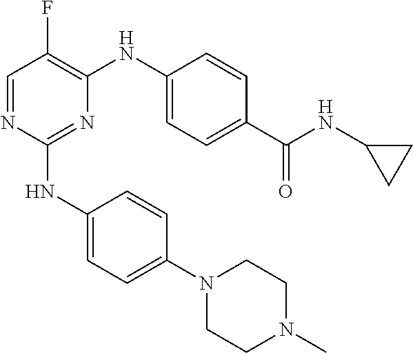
N1(C2=CC=C(NC3=NC(NC4=CC=C(C(NC5CC5)=O)C=C4)=C(F)C=N3)C=C2)CCN(C)CC1
